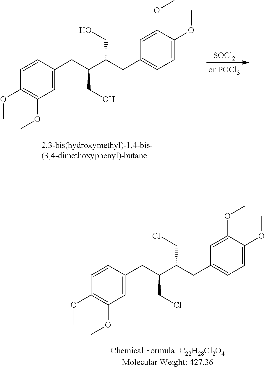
C1(OC)=C(OC)C=C(CC(C(CC2=CC=C(OC)C(OC)=C2)CCl)CCl)C=C1.C1(OC)=C(OC)C=C(CC(C(CC2=CC=C(OC)C(OC)=C2)CO)CO)C=C1.[SOCl2]
